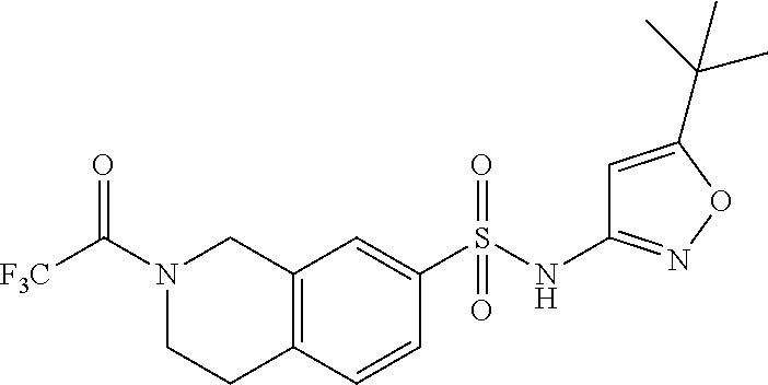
N1(C([F3C])=O)CCC2=C(C1)C=C(S(NC1=NOC(C(C)(C)C)=C1)(=O)=O)C=C2
